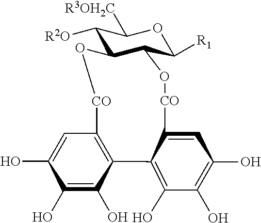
C1([R2O])C2C(C([R1])OC1[R3OH2C])O[CO]C1=CC(O)=C(O)C(O)=C1C1=C([CO]O2)C=C(O)C(O)=C1O
